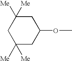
C1([Me])([Me])CC(OC)CC([Me])([Me])C1
